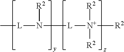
C[L]N([L][N+]([R2])([R2])[R2])[R2]
